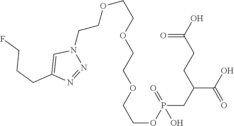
N1=NC(CCCF)=CN1CCOCCOCCOCCOP(CC(C(O)=O)CCC(O)=O)(O)=O
